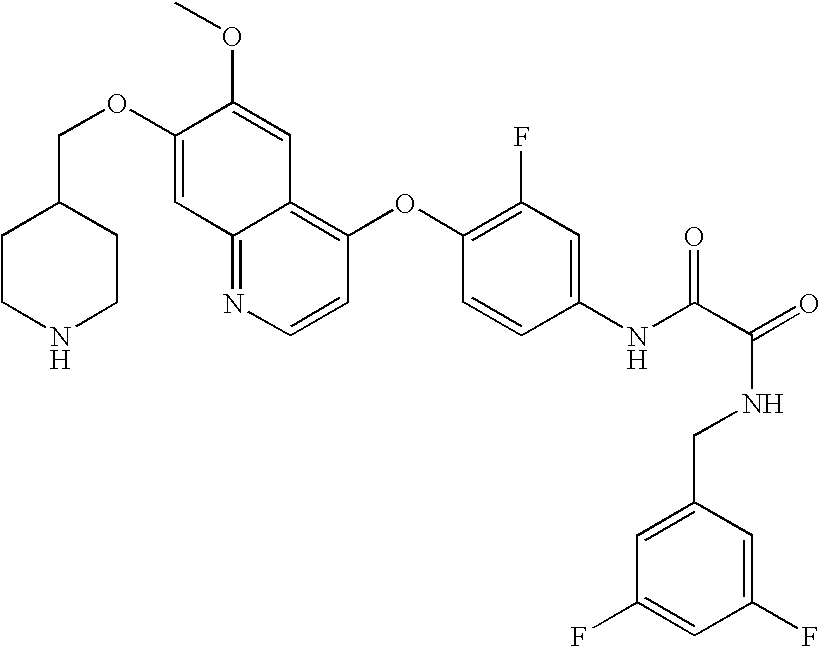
C12=NC=CC(OC3=C(F)C=C(NC(C(=O)NCC4=CC(F)=CC(F)=C4)=O)C=C3)=C1C=C(OC)C(OCC1CCNCC1)=C2
